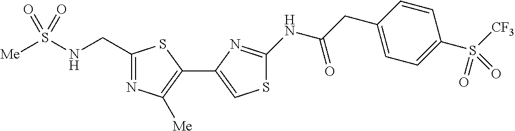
C1(CNS([Me])(=O)=O)=NC([Me])=C(C2=CSC(NC(CC3=CC=C(S([CF3])(=O)=O)C=C3)=O)=N2)S1
